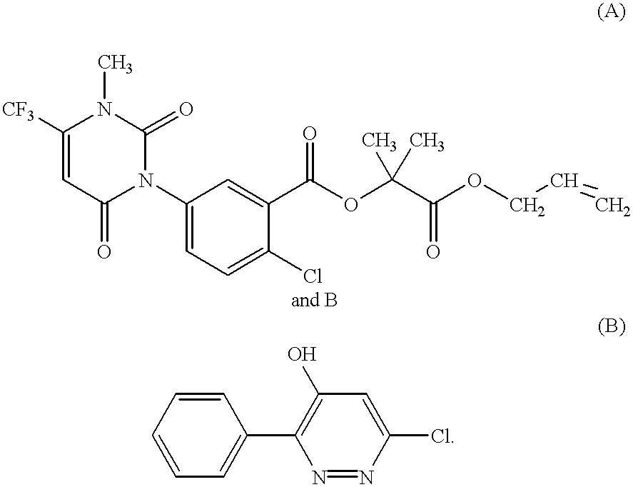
C1=C([CF3])N(C)C(=O)N(C2=CC=C(Cl)C(C(=O)OC(C(=O)OCC=C)(C)C)=C2)C1=O.C1=CC=CC=C1C1=C(O)C=C(Cl)N=N1
